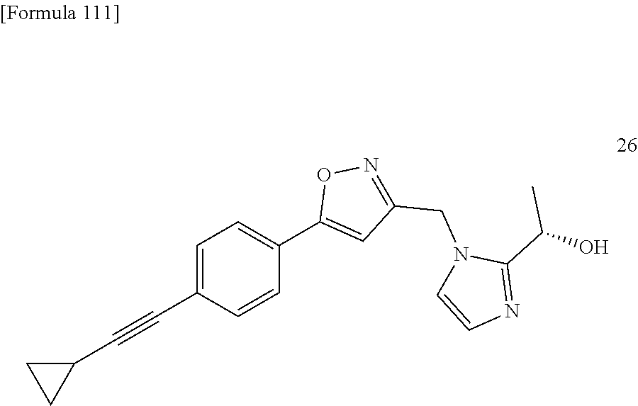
C1=C(C#CC2CC2)C=CC(C2=CC(CN3C=CN=C3C(O)C)=NO2)=C1
